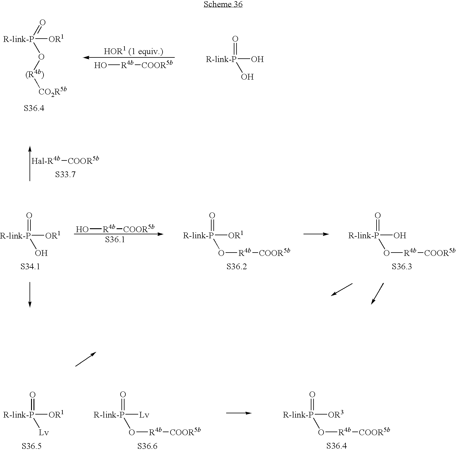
O[R4b][COOR5b].[R-link-P]([OR1])(=O)O[(R4b)][CO2R5b].[R-link-P](O)(O)=O.[Hal-R4b][COOR5b].O[R4b][COOR5b].[R-link-P]([OR1])(=O)O[R4b][COOR5b].[R-link-P](O)(=O)O[R4b][COOR5b].[R-link-P]([OR1])(O)=O.[R-link-P]([OR1])([Lv])=O.[R-link-P]([Lv])(=O)O[R4b][COOR5b].[R-link-P]([OR3])(=O)O[R4b][COOR5b]
